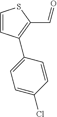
C1=CC(C2=CC=C(Cl)C=C2)=C(C=O)S1
